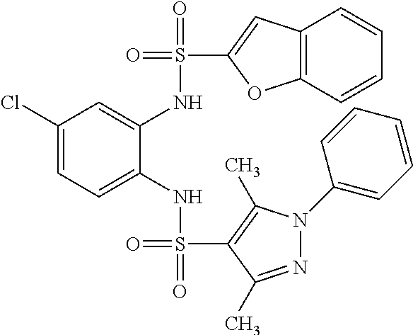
C1(Cl)=CC=C(NS(=O)(C2=C(C)N(C3=CC=CC=C3)N=C2C)=O)C(NS(=O)(C2=CC3=C(O2)C=CC=C3)=O)=C1
